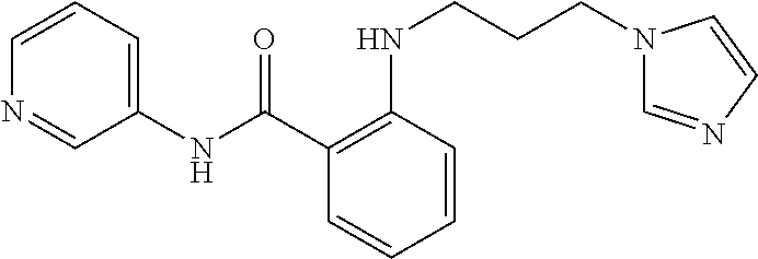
C1(C(NC2=CC=CN=C2)=O)=C(NCCCN2C=NC=C2)C=CC=C1
